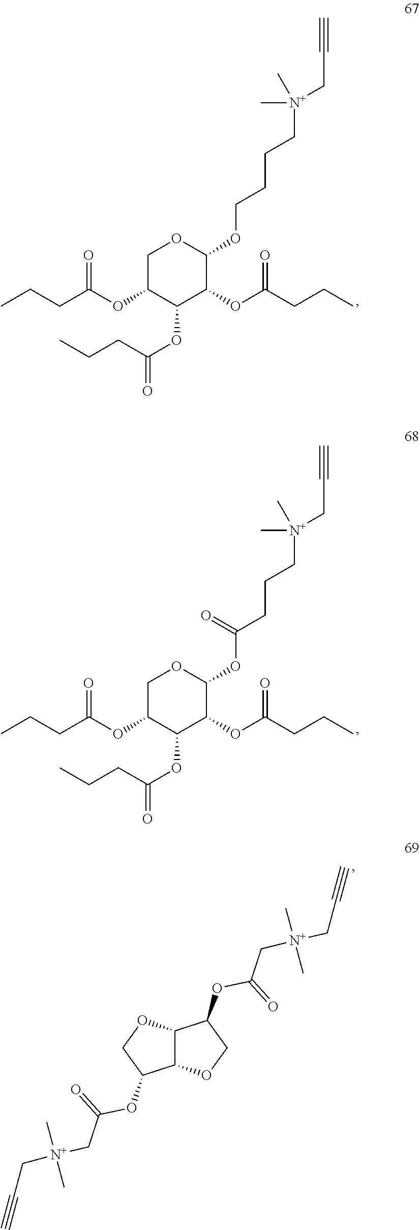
C1C(OC(CCC)=O)C(OC(=O)CCC)C(OC(CCC)=O)C(OCCCC[N+](C)(CC#C)C)O1.C1C(OC(CCC)=O)C(OC(=O)CCC)C(OC(CCC)=O)C(OC(CCC[N+](C)(CC#C)C)=O)O1.C12C(OCC1OC(=O)C[N+](CC#C)(C)C)C(OC(=O)C[N+](CC#C)(C)C)CO2
